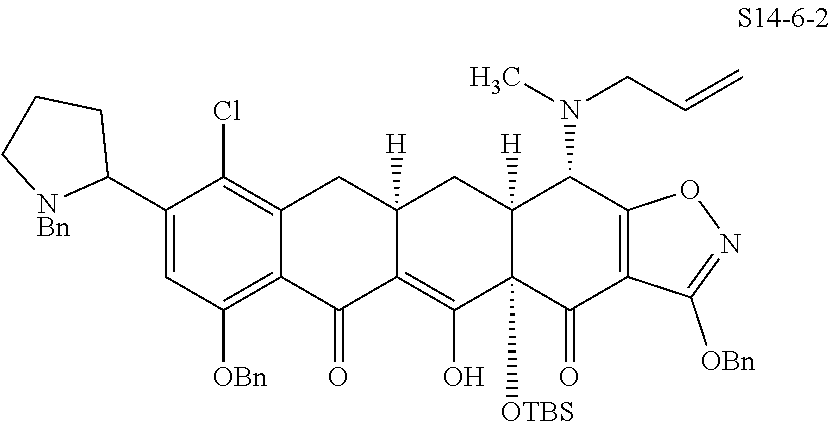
C1(C2CCC[NBn]2)=CC([OBn])=C2C(=C1Cl)CC1([H])C(=C(O)C3([OTBS])C([H])(C1)C(N(C)CC=C)C1=C(C3=O)C([OBn])=NO1)C2=O
